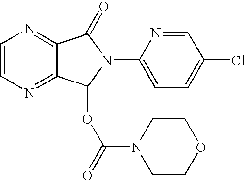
C12=NC=CN=C1C(=O)N(C1=CC=C(Cl)C=N1)C2OC(N1CCOCC1)=O
